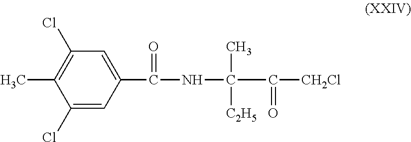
C1(Cl)=CC(C(=O)NC(C)([C2H5])C(=O)[CH2Cl])=CC(Cl)=C1C
